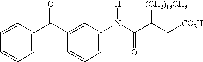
C1=C(C(C2=CC(N(C(C([(CH2)13CH3])C[CO2H])=O)[H])=CC=C2)=O)C=CC=C1
